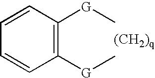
C1([G]C)=C([G]C)C=CC=C1
